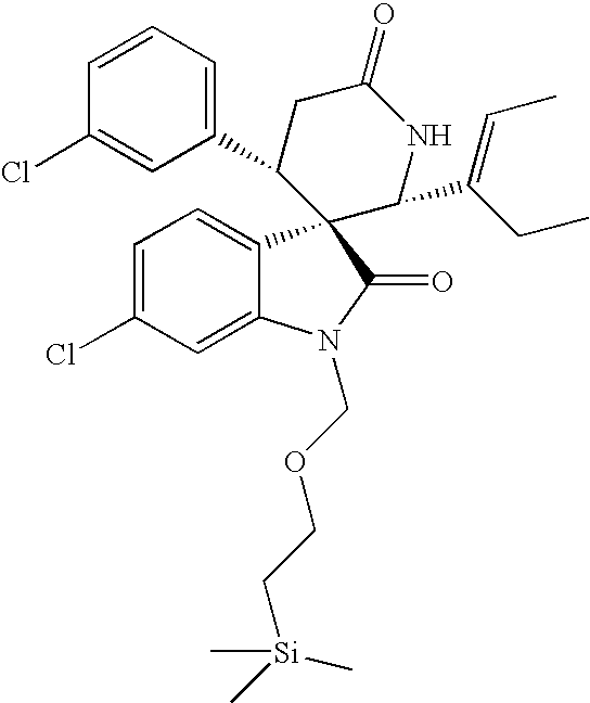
C1(C2CC(=O)NC(C(CC)=CC)C23C2=CC=C(Cl)C=C2N(COCC[Si](C)(C)C)C3=O)=CC=CC(Cl)=C1
